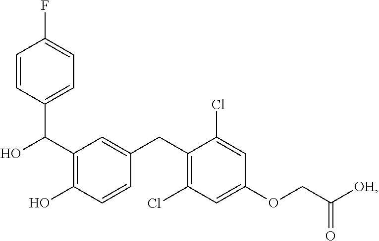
C(C1=C(O)C=CC(CC2=C(Cl)C=C(OCC([OH])=O)C=C2Cl)=C1)(C1=CC=C(F)C=C1)O
